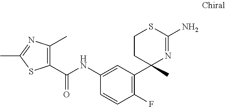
C1(C)=C(C(NC2=CC(C3(C)N=C(N)SCC3)=C(F)C=C2)=O)SC(C)=N1
